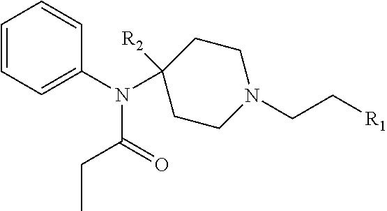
C1=CC=C(N(C(CC)=O)C2([R2])CCN(CC[R1])CC2)C=C1
